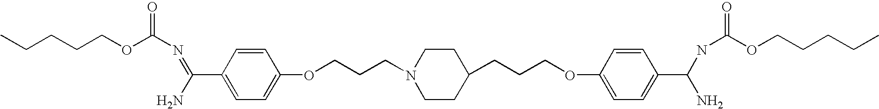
CCCCCOC(N=C(C1=CC=C(OCCCN2CCC(CCCOC3=CC=C(C(NC(=O)OCCCCC)N)C=C3)CC2)C=C1)N)=O
